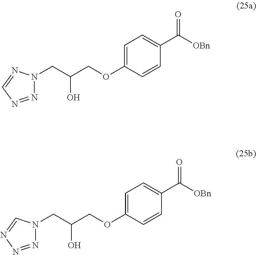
N1(CC(COC2=CC=C(C([OBn])=O)C=C2)O)N=NC=N1.N1(CC(COC2=CC=C(C([OBn])=O)C=C2)O)N=NN=C1
